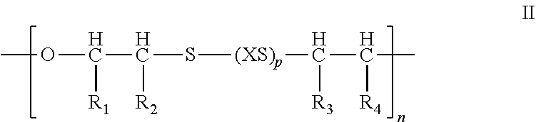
COC(C(S[(XS)p]C(C([R4])C)[R3])[R2])[R1]
